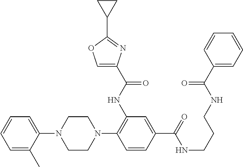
C1=CC=C(C)C(N2CCN(C3=C(NC(C4=COC(C5CC5)=N4)=O)C=C(C(=O)NCCCNC(C4=CC=CC=C4)=O)C=C3)CC2)=C1
